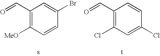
C1([MeO])=C(C=O)C=C(Br)C=C1.C1(Cl)=C(C=O)C=CC(Cl)=C1
